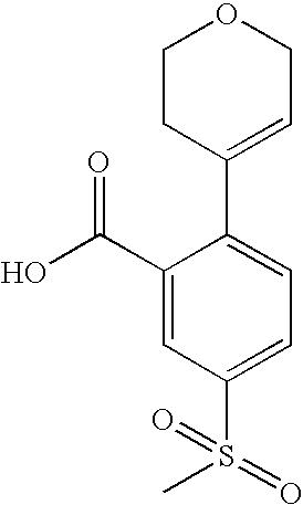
C1(C(O)=O)=CC(S(=O)(C)=O)=CC=C1C1=CCOCC1
